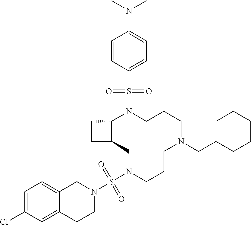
C12C(CN(S(N3CC4=CC=C(Cl)C=C4CC3)(=O)=O)CCCN(CC3CCCCC3)CCCN1S(C1=CC=C(N(C)C)C=C1)(=O)=O)CC2
